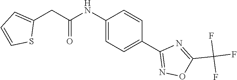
C1(NC(CC2=CC=CS2)=O)=CC=C(C2=NOC(C(F)(F)F)=N2)C=C1
